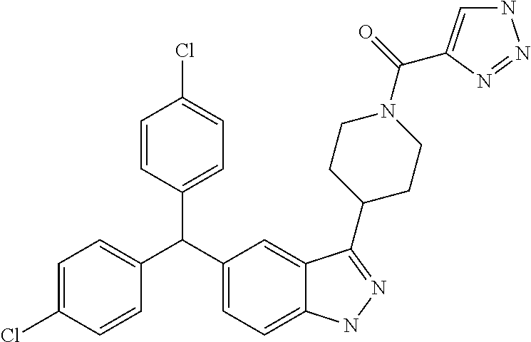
C1(C(C2=CC=C3C(=C2)C(C2CCN(C(=O)C4=CNN=N4)CC2)=NN3)C2=CC=C(Cl)C=C2)=CC=C(Cl)C=C1
